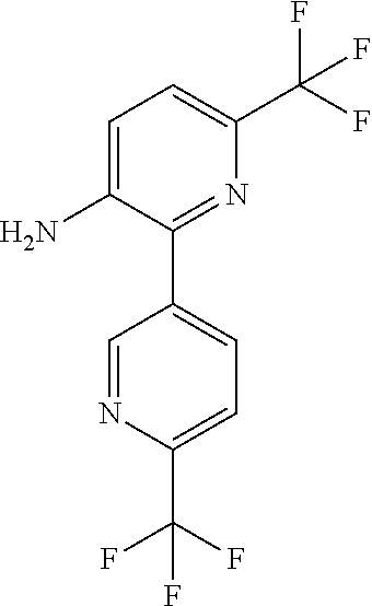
C1=C(N)C(C2=CC=C(C(F)(F)F)N=C2)=NC(C(F)(F)F)=C1
